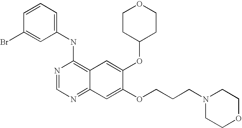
C1(NC2=C3C(=NC=N2)C=C(OCCCN2CCOCC2)C(OC2CCOCC2)=C3)=CC=CC(Br)=C1
